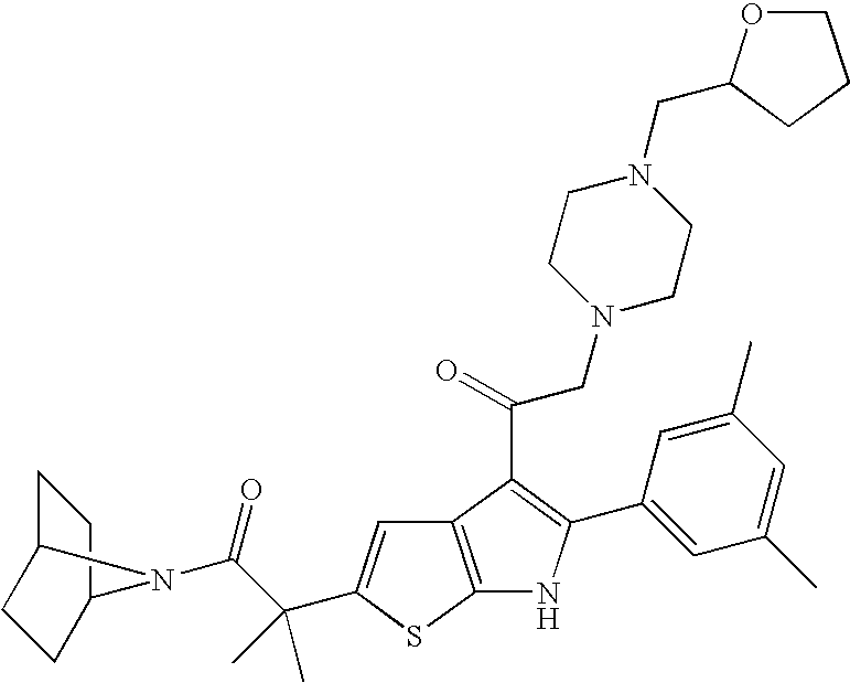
C12=C(SC(C(C(=O)N3C4CCC3CC4)(C)C)=C1)NC(C1=CC(C)=CC(C)=C1)=C2C(=O)CN1CCN(CC2OCCC2)CC1
